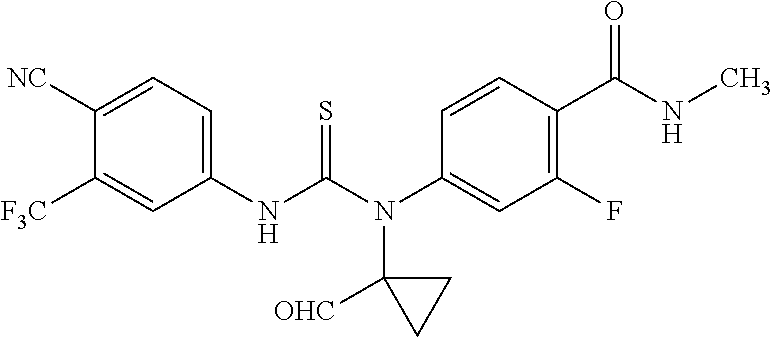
C1([NC])=CC=C(NC(N(C2=CC(F)=C(C(NC)=O)C=C2)C2([OHC])CC2)=S)C=C1[F3C]
